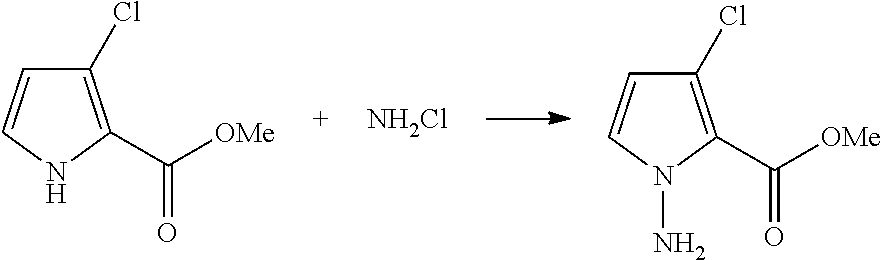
C1(Cl)=C(C([OMe])=O)NC=C1.[NH2Cl].C1(Cl)=C(C([OMe])=O)N(N)C=C1
